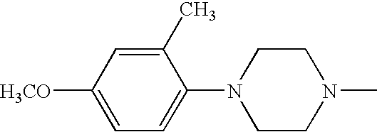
C1(C)=CC([H3CO])=CC=C1N1CCN(C)CC1
